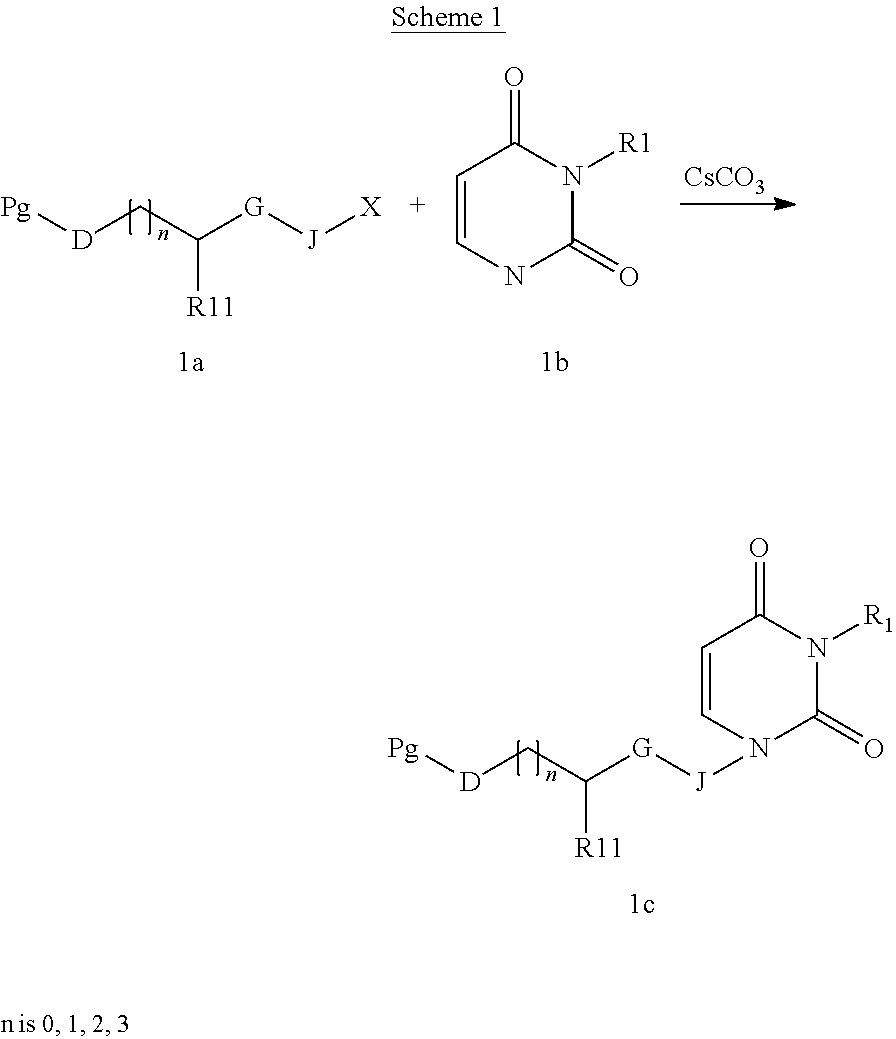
[D]([Pg])CC([R11])[G][J]N1C(=O)N([R1])C(=O)C=C1.[D]([Pg])CC([R11])[G][J][X].C1=CNC(=O)N([R1])C1=O.[CsCO3]
